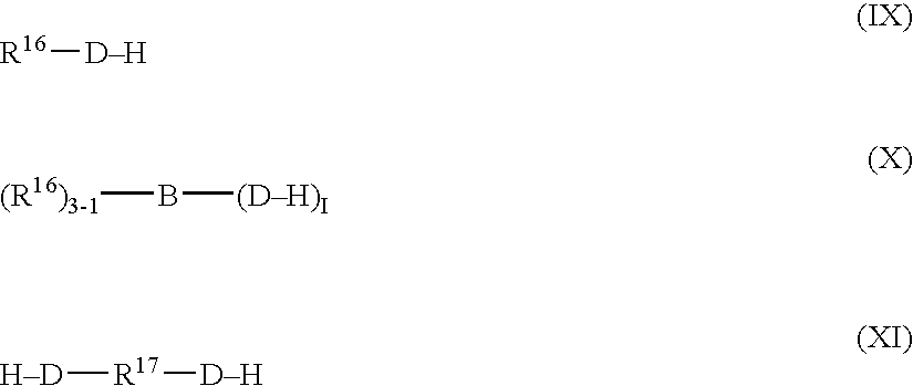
[R16][DH].[(R16)3-1]B[(DH)I].[HD][R17][DH]
